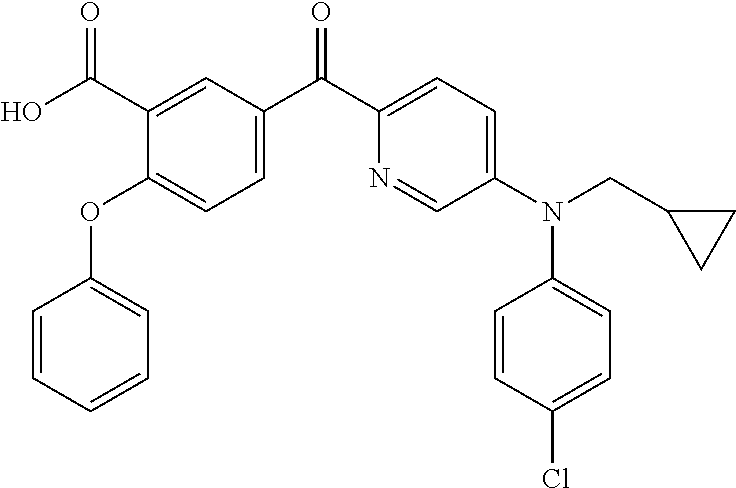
C1=CC=CC=C1OC1=CC=C(C(C2=CC=C(N(CC3CC3)C3=CC=C(Cl)C=C3)C=N2)=O)C=C1C(O)=O
